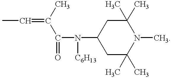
CC=C(C(N(C1CC(C)(C)N(C)C(C)(C)C1)[C6H13])=O)C
